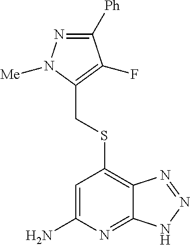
C1=C(N)N=C2C(=C1SCC1=C(F)C([Ph])=NN1[Me])N=NN2
